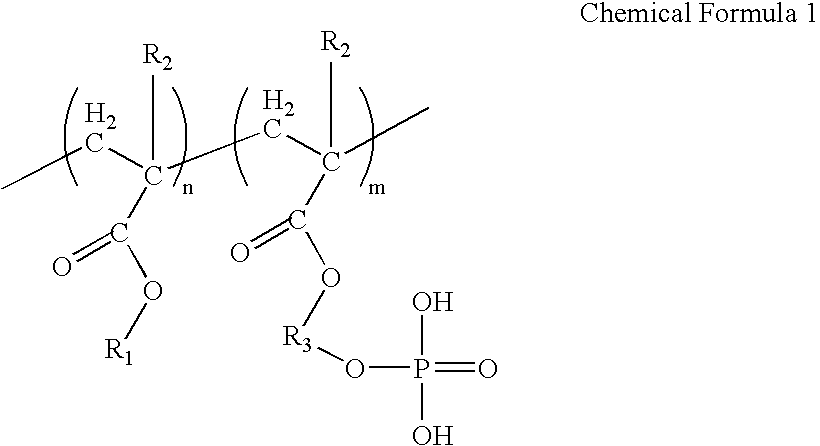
CCC(CC(C)([R2])C(O[R3]OP(O)(O)=O)=O)([R2])C(O[R1])=O
